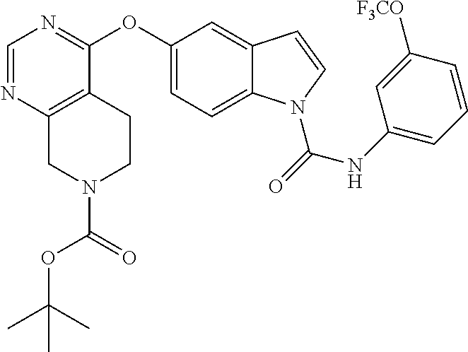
C1(OC2=CC=C3C(=C2)C=CN3C(NC2=CC=CC([F3CO])=C2)=O)=NC=NC2=C1CCN(C(=O)OC(C)(C)C)C2
